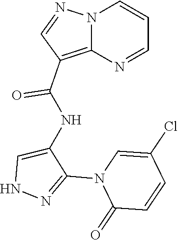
N12C(=C(C(NC3=CNN=C3N3C(=O)C=CC(Cl)=C3)=O)C=N1)N=CC=C2
